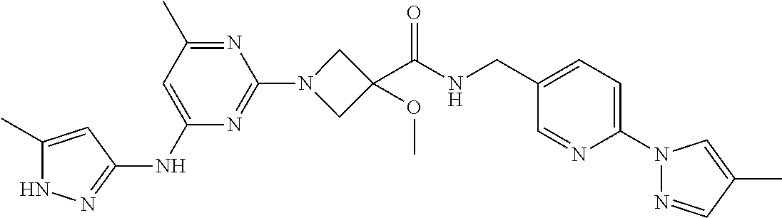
N1C(C)=CC(NC2=CC(C)=NC(N3CC(C(NCC4=CC=C(N5N=CC(C)=C5)N=C4)=O)(OC)C3)=N2)=N1
